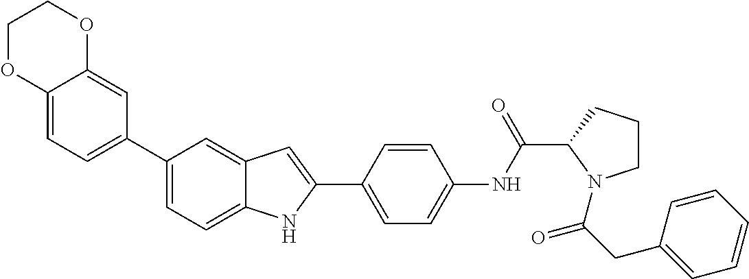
C1(C2=CC=C3C(=C2)OCCO3)=CC=C2C(=C1)C=C(C1=CC=C(NC(C3N(C(CC4=CC=CC=C4)=O)CCC3)=O)C=C1)N2
